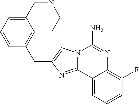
N12C(=NC(CC3=C4C(=CC=C3)CNCC4)=C1)C1=CC=CC(F)=C1N=C2N
